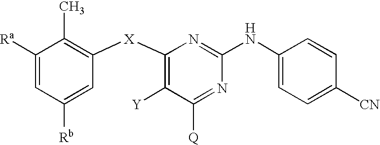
C1([Ra])=CC([Rb])=CC([X]C2=C([Y])C([Q])=NC(NC3=CC=C([CN])C=C3)=N2)=C1C
